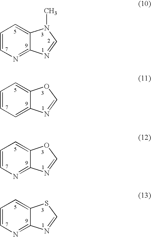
C1=CN=C2C(=C1)N(C)C=N2.C1=CC=C2C(=C1)OC=N2.C1=CN=C2C(=C1)OC=N2.C1=CN=C2C(=C1)SC=N2
